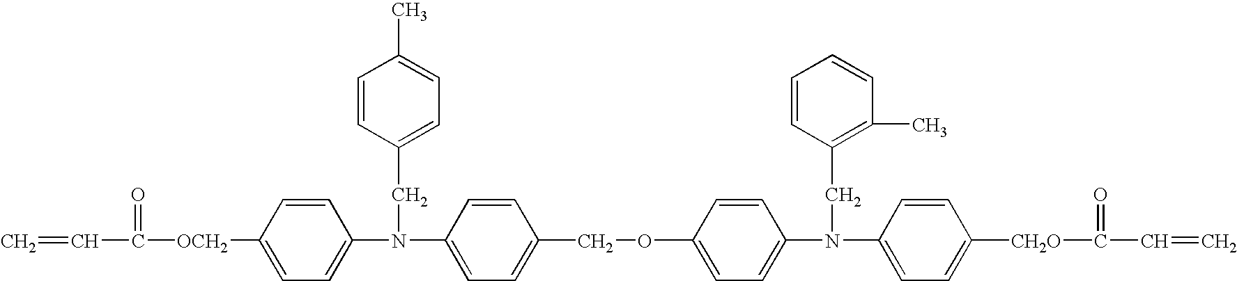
[OCH2](C1=CC=C(N(CC2=CC=C(C)C=C2)C2=CC=C(COC3=CC=C(N(CC4=C(C)C=CC=C4)C4=CC=C([CH2O]C(=O)C=C)C=C4)C=C3)C=C2)C=C1)C(=O)C=C
